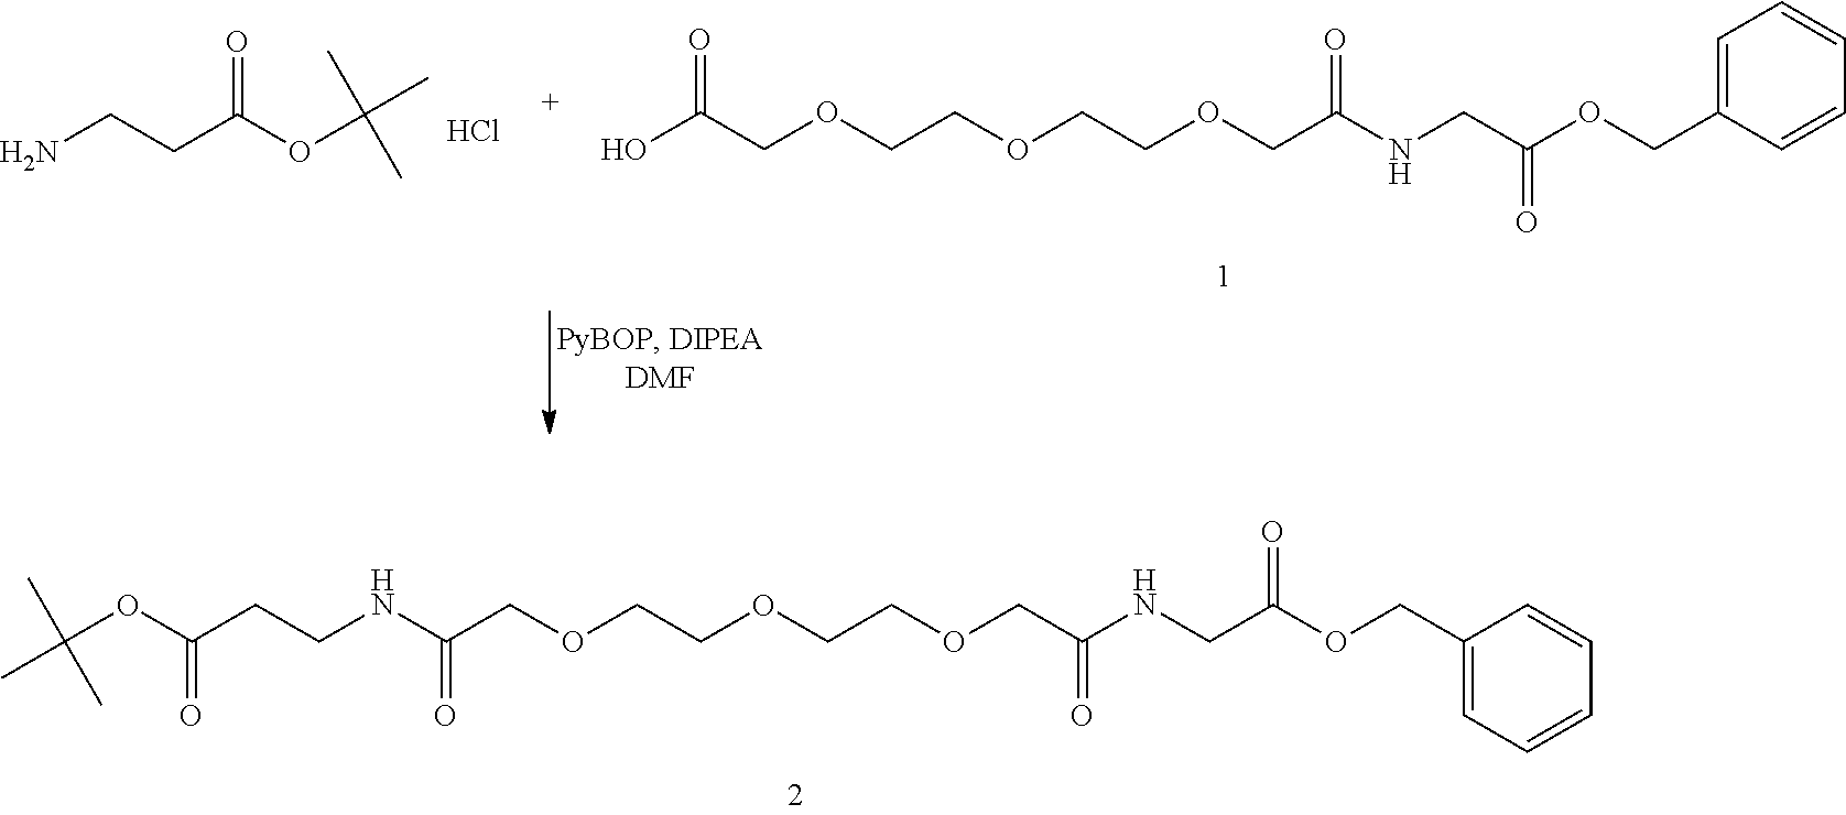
NCCC(OC(C)(C)C)=O.Cl.OC(COCCOCCOCC(NCC(OCC1=CC=CC=C1)=O)=O)=O.C1(COC(CNC(COCCOCCOCC(NCCC(OC(C)(C)C)=O)=O)=O)=O)=CC=CC=C1
